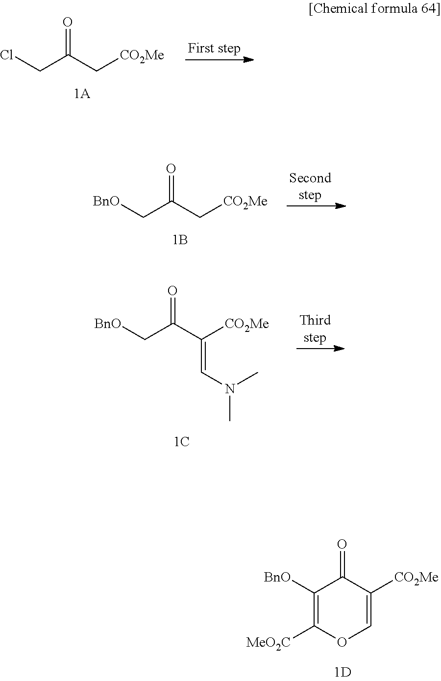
C1([BnO])=C([MeO2C])OC=C([CO2Me])C1=O.ClCC(C[CO2Me])=O.[BnO]CC(C[CO2Me])=O.[BnO]CC(C([CO2Me])=CN(C)C)=O
